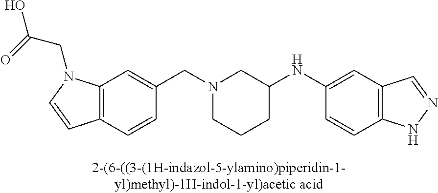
N1(CC2=CC3=C(C=C2)C=CN3CC(O)=O)CCCC(NC2=CC3=C(C=C2)NN=C3)C1
